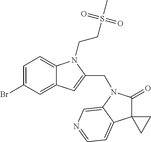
C1=C(Br)C=C2C(=C1)N(CCS(C)(=O)=O)C(CN1C(=O)C3(C4=CC=NC=C14)CC3)=C2
